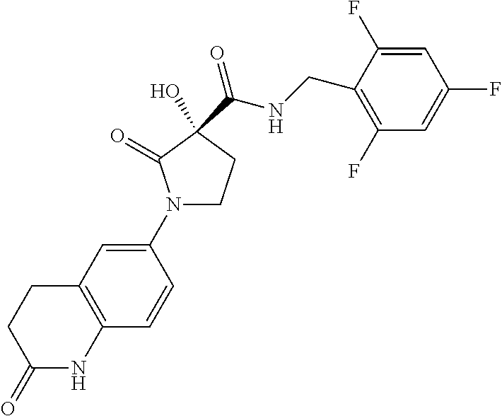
N1(C2=CC3=C(C=C2)NC(=O)CC3)CCC(C(NCC2=C(F)C=C(F)C=C2F)=O)(O)C1=O
